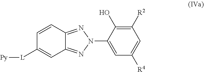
C1=CC2=NN(C3=CC([R4])=CC([R2])=C3O)N=C2C=C1[L][Py]
